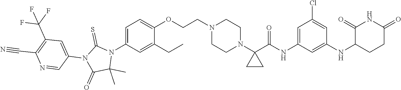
C1CN(CCOC2=CC=C(N3C(=S)N(C4=CC(C(F)(F)F)=C(C#N)N=C4)C(=O)C3(C)C)C=C2CC)CCN1C1(C(NC2=CC(Cl)=CC(NC3C(=O)NC(=O)CC3)=C2)=O)CC1
